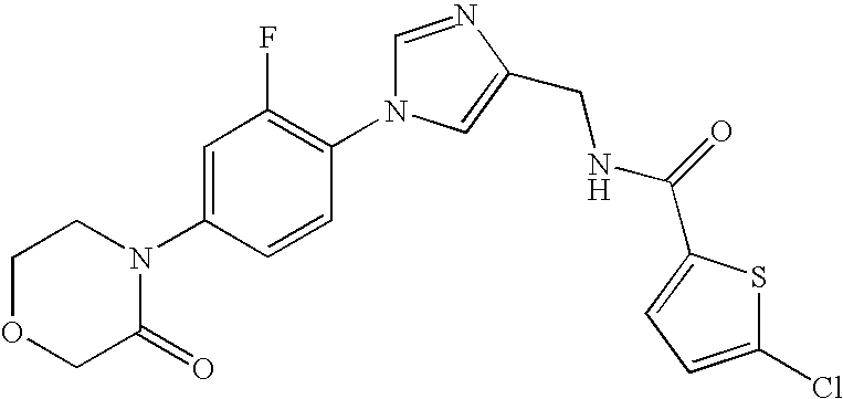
C1OCC(=O)N(C2=CC(F)=C(N3C=NC(CNC(=O)C4=CC=C(Cl)S4)=C3)C=C2)C1
